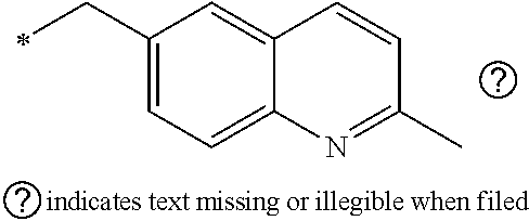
C1(CC)=CC=C2C(=C1)C=CC(C)=N2
